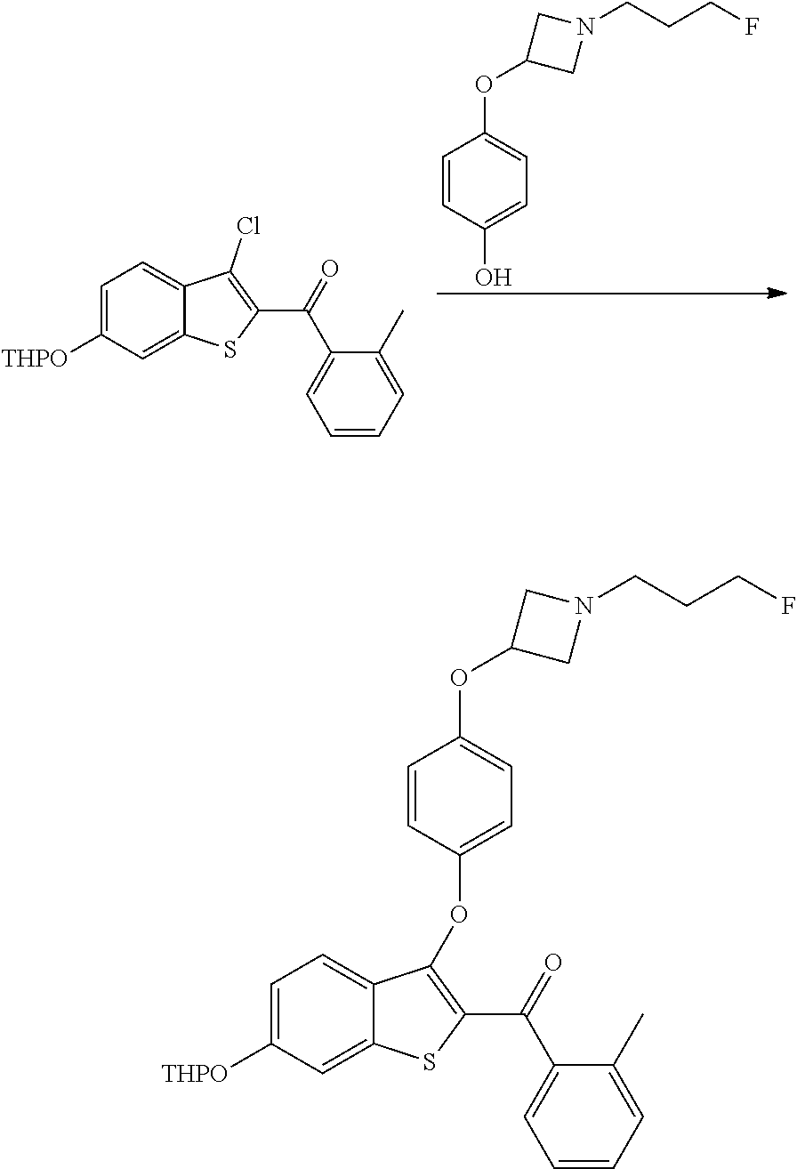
C1=C([THPO])C=C2C(=C1)C(Cl)=C(C(=O)C1=CC=CC=C1C)S2.C1(OC2=CC=C(O)C=C2)CN(CCCF)C1.C1(OC2=CC=C(OC3=C(C(=O)C4=CC=CC=C4C)SC4=CC([THPO])=CC=C43)C=C2)CN(CCCF)C1
